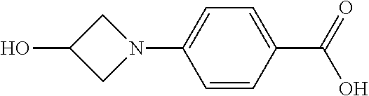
C1=C(C(=O)O)C=CC(N2CC(O)C2)=C1
